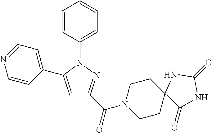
C1=CC(N2C(C3=CC=NC=C3)=CC(C(N3CCC4(CC3)C(=O)NC(=O)N4)=O)=N2)=CC=C1
